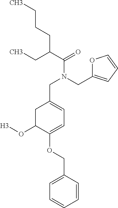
CCCCC(C(=O)N(CC1=CC=CO1)CC1=CC=C(OCC2=CC=CC=C2)C(O[H3])C1)CC
